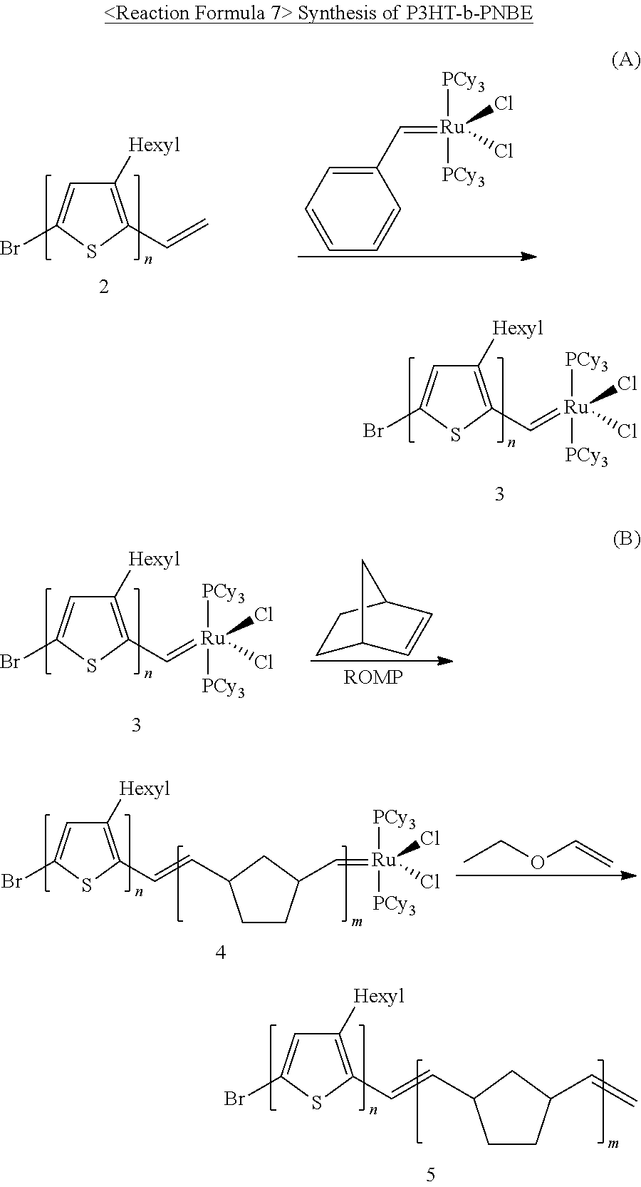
C1([Hexyl])=C(C=C)SC(Br)=C1.C1=CC=C(C=[Ru]([PCy3])([PCy3])(Cl)Cl)C=C1.C1([Hexyl])=C(C=[Ru]([PCy3])([PCy3])(Cl)Cl)SC(Br)=C1.C1([Hexyl])=C(C=[Ru]([PCy3])([PCy3])(Cl)Cl)SC(Br)=C1.C1C2C=CC(C1)C2.C1([Hexyl])=C(C=CC2CCC(C=[Ru]([PCy3])([PCy3])(Cl)Cl)C2)SC(Br)=C1.CCOC=C.C1([Hexyl])=C(C=CC2CCC(C=C)C2)SC(Br)=C1
